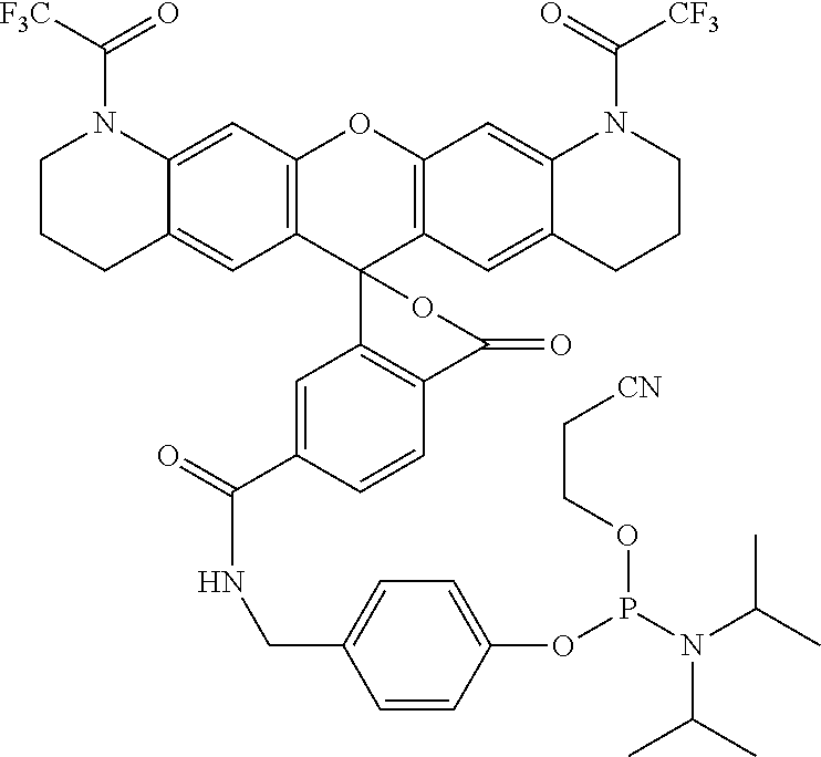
C12=C(C=C3C(=C1)CCCN3C([F3C])=O)OC1=C(C23C2=C(C=CC(C(=O)NCC4=CC=C(OP(N(C(C)C)C(C)C)OCC[CN])C=C4)=C2)C(=O)O3)C=C2C(=C1)N(C(=O)[CF3])CCC2
